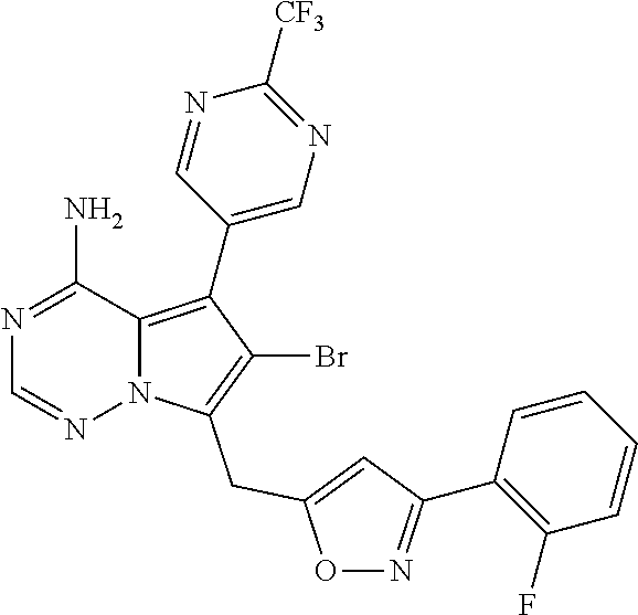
N1=C(N)C2=C(C3=CN=C([CF3])N=C3)C(Br)=C(CC3=CC(C4=C(F)C=CC=C4)=NO3)N2N=C1
